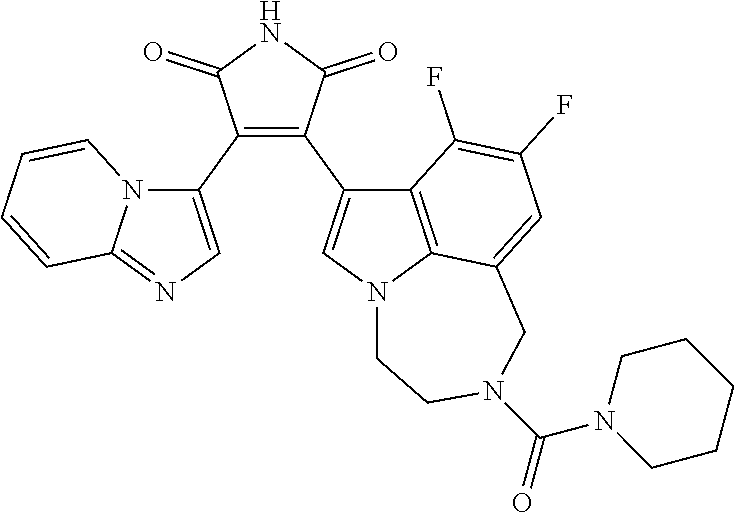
C1(C2=CN=C3N2C=CC=C3)=C(C2=CN3C4=C2C(F)=C(F)C=C4CN(C(=O)N2CCCCC2)CC3)C(=O)NC1=O
